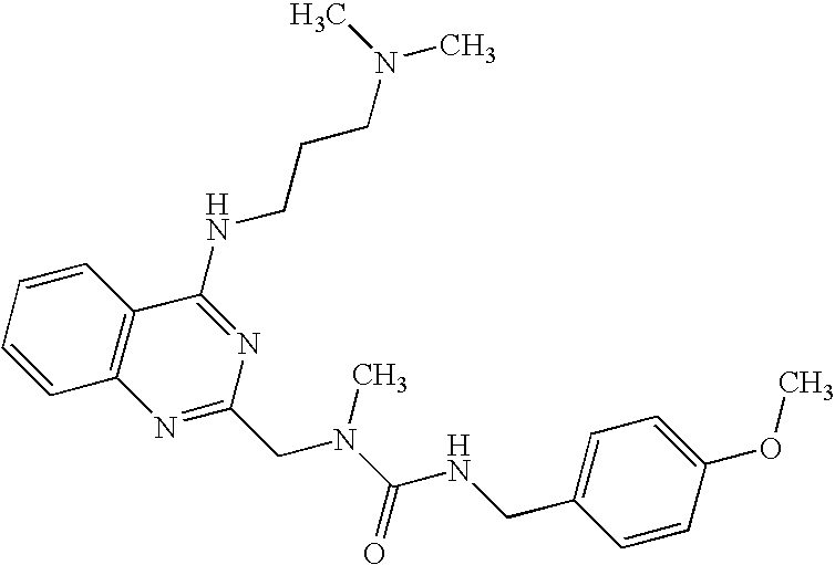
C1=CC=CC2=C1N=C(CN(C(=O)NCC1=CC=C(OC)C=C1)C)N=C2NCCCN(C)C
